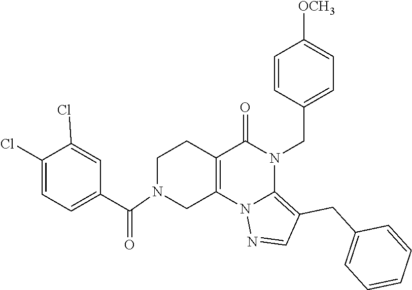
C1(Cl)=CC=C(C(N2CC3=C(CC2)C(=O)N(CC2=CC=C([OCH3])C=C2)C2=C(CC4=CC=CC=C4)C=NN32)=O)C=C1Cl
